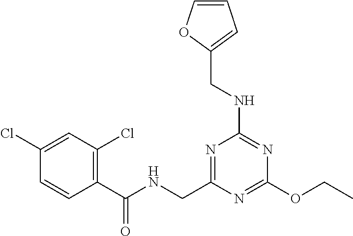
C(NC(C1=C(Cl)C=C(Cl)C=C1)=O)C1=NC(NCC2=CC=CO2)=NC(OCC)=N1
